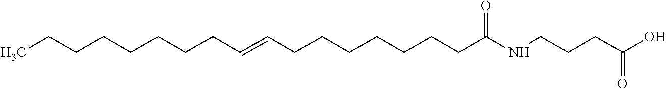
C(CCCC=CCCCCCCCC(NCCCC(O)=O)=O)CCCC
